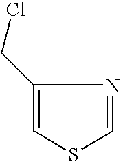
C1(CCl)=CSC=N1
